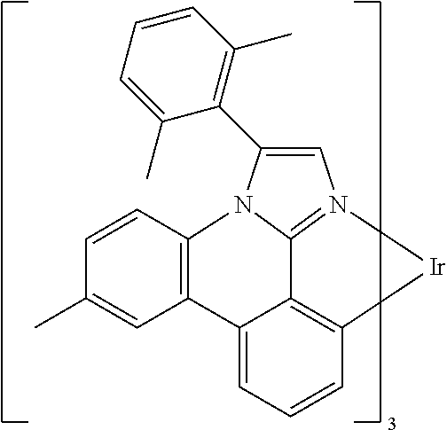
C1=CC=C2C3=C1[Ir]N1=C3N(C(C3=C(C)C=CC=C3C)=C1)C1=C2C=C(C)C=C1
